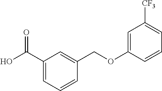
C1(C(O)=O)=CC=CC(COC2=CC([CF3])=CC=C2)=C1
